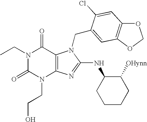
N1(CC)C(=O)N(CCO)C2=C(C1=O)N(CC1=CC3=C(OCO3)C=C1Cl)C(NC1CCCCC1[OHynn])=N2
